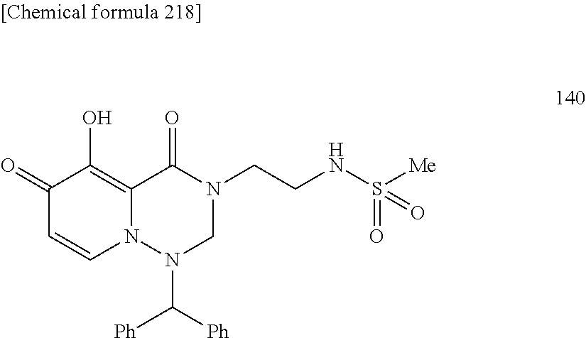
[Ph]C([Ph])N1N2C(=C(O)C(=O)C=C2)C(=O)N(CCNS([Me])(=O)=O)C1
